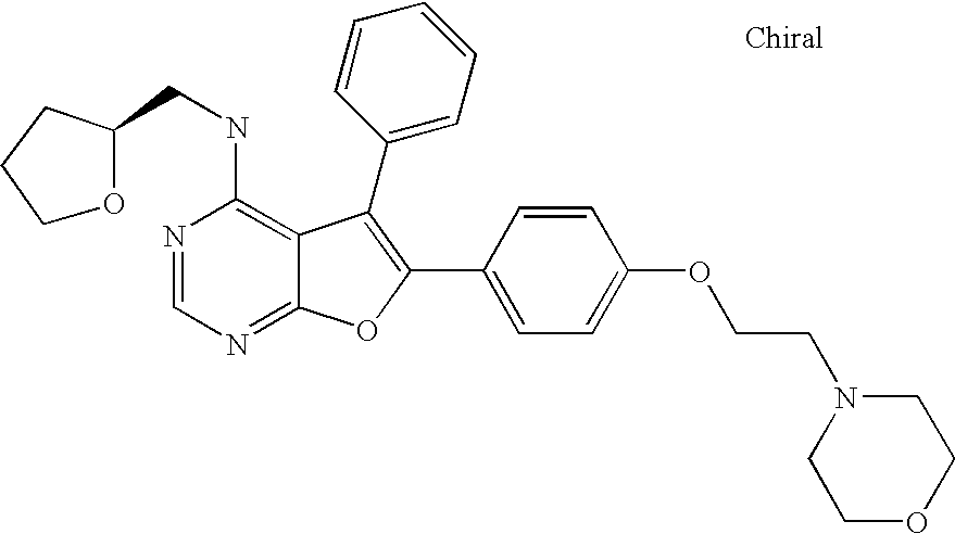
N1=CN=C2C(=C1NCC1CCCO1)C(C1=CC=CC=C1)=C(C1=CC=C(OCCN3CCOCC3)C=C1)O2
